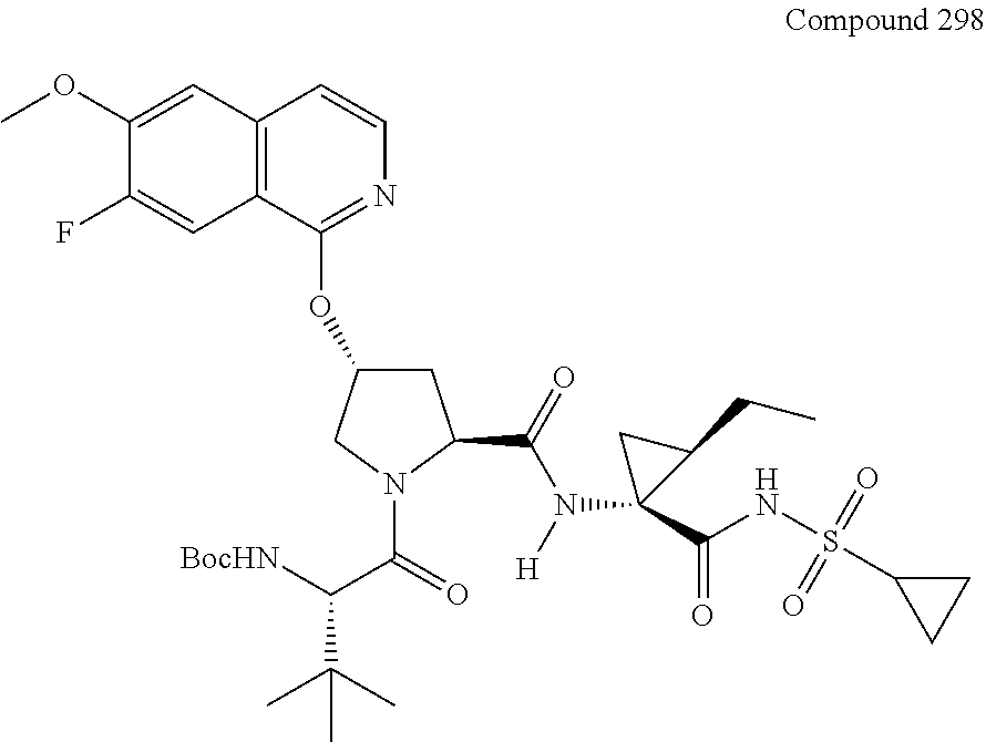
C12=C(C(OC3CC(C(=O)N([H])C4(C(NS(C5CC5)(=O)=O)=O)C(CC)C4)N(C(=O)C([BocHN])C(C)(C)C)C3)=NC=C1)C=C(F)C(OC)=C2
